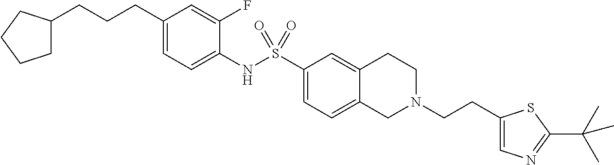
C1(CCCC2CCCC2)=CC=C(NS(C2=CC=C3C(=C2)CCN(CCC2=CN=C(C(C)(C)C)S2)C3)(=O)=O)C(F)=C1
